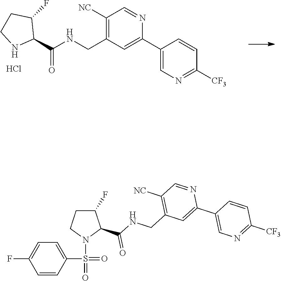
C1(C2=CC(CNC(C3C(F)CCN3S(=O)(=O)C3=CC=C(F)C=C3)=O)=C([NC])C=N2)=CN=C([CF3])C=C1.C1(C2=CC(CNC(C3C(F)CCN3)=O)=C([NC])C=N2)=CN=C([CF3])C=C1.Cl
